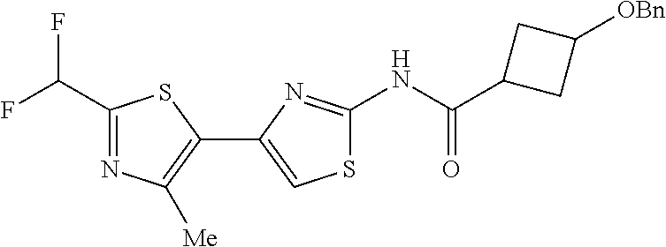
N(C(=O)C1CC([OBn])C1)C1=NC(C2=C([Me])N=C(C(F)F)S2)=CS1
